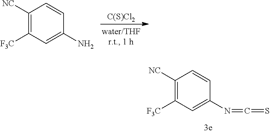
[C(S)Cl2].C1([NC])=C([F3C])C=C(N)C=C1.C1([NC])=C([F3C])C=C(N=C=S)C=C1
